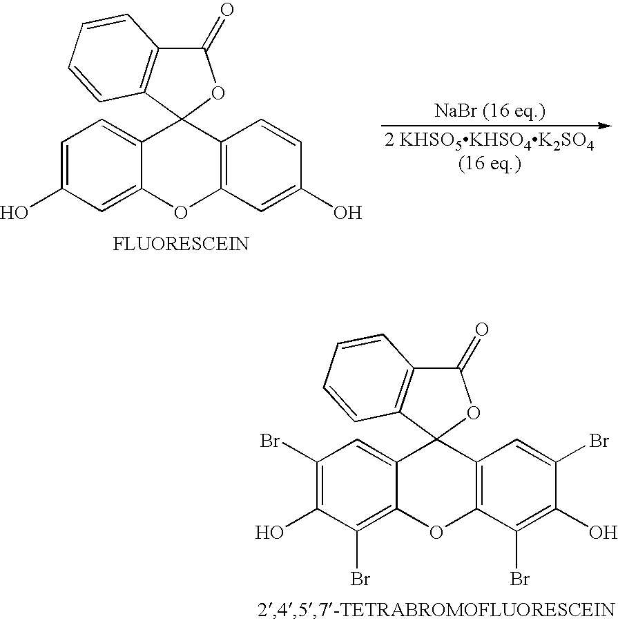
C1=C(O)C=C2C(=C1)C1(C3=C(O2)C=C(O)C=C3)OC(=O)C2=C1C=CC=C2.C1(Br)=C(O)C(Br)=C2C(=C1)C1(C3=C(O2)C(Br)=C(O)C(Br)=C3)OC(=O)C2=C1C=CC=C2
